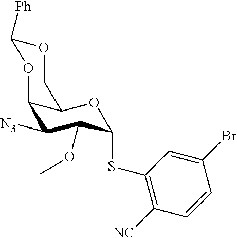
C1([N3])C(OC)C(SC2=C([NC])C=CC(Br)=C2)OC2C1OC([Ph])OC2
